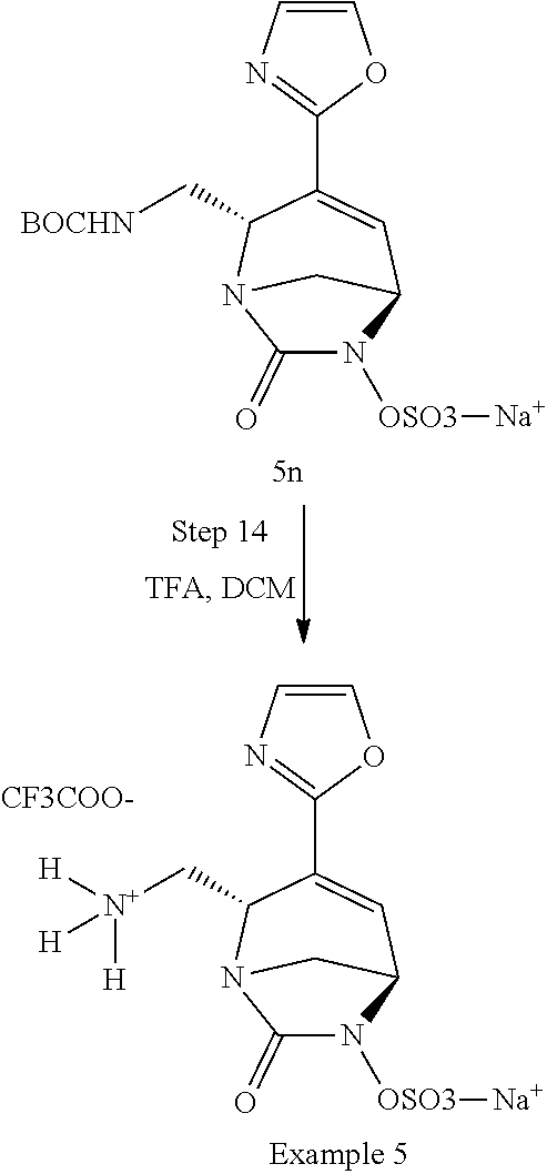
C1(C2=CC3CN(C2C[BOCHN])C(=O)N3[OSO3][Na])=NC=CO1.C1(C2=CC3CN(C2C[N+]([H])([H])[H])C(=O)N3[OSO3][Na])=NC=CO1.[CF3COO-]
